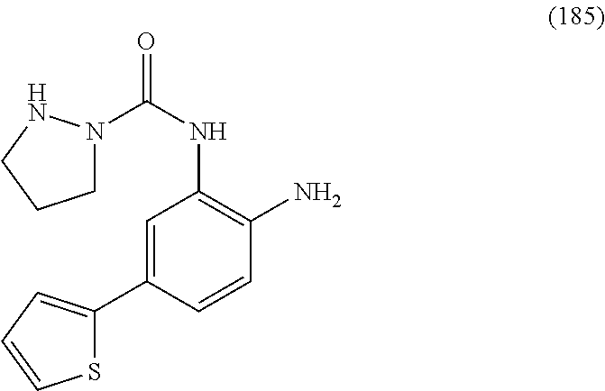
S1C(C2=CC(NC(=O)N3CCCN3)=C(N)C=C2)=CC=C1
